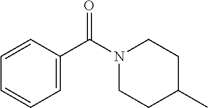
C1=C(C(N2CCC(C)CC2)=O)C=CC=C1
